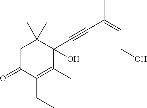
C1C(=O)C(CC)=C(C)C(C#CC(=CCO)C)(O)C1(C)C
